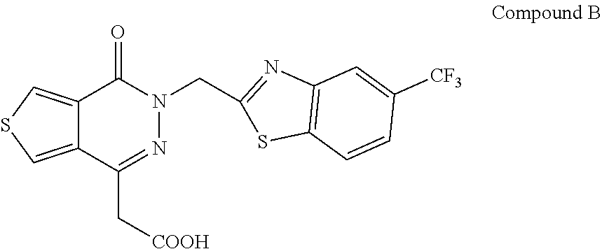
C12=C(C=CC([CF3])=C1)SC(CN1N=C(C[COOH])C3=CSC=C3C1=O)=N2
